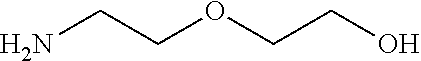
NCCOCCO
